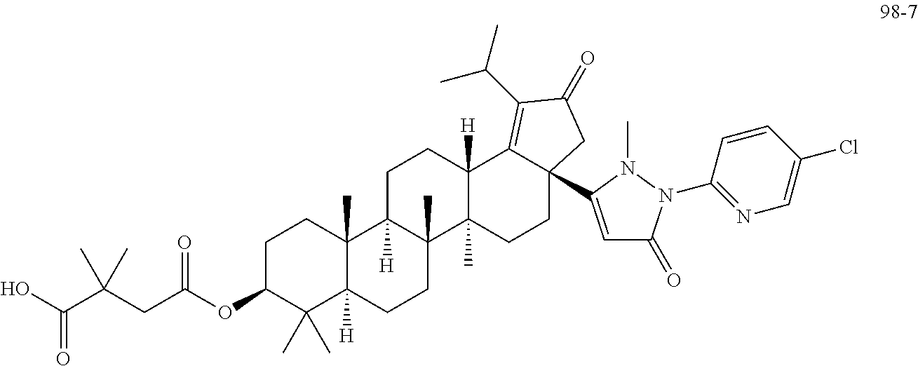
C1C(OC(CC(C(O)=O)(C)C)=O)C(C)(C)C2([H])C(C)(C1)C1([H])C(C)(CC2)C2(C)C([H])(CC1)C1=C(C(C)C)C(=O)CC1(C1=CC(=O)N(C3=NC=C(Cl)C=C3)N1C)CC2
